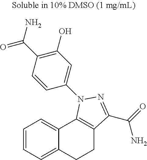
C1=CC=C2C(=C1)C1=C(CC2)C(C(=O)N)=NN1C1=CC(O)=C(C(N)=O)C=C1
